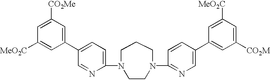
C1(N2CCCN(C3=NC=C(C4=CC([CO2M])=CC([MeO2C])=C4)C=C3)CC2)=CC=C(C2=CC([CO2Me])=CC([MeO2C])=C2)C=N1
